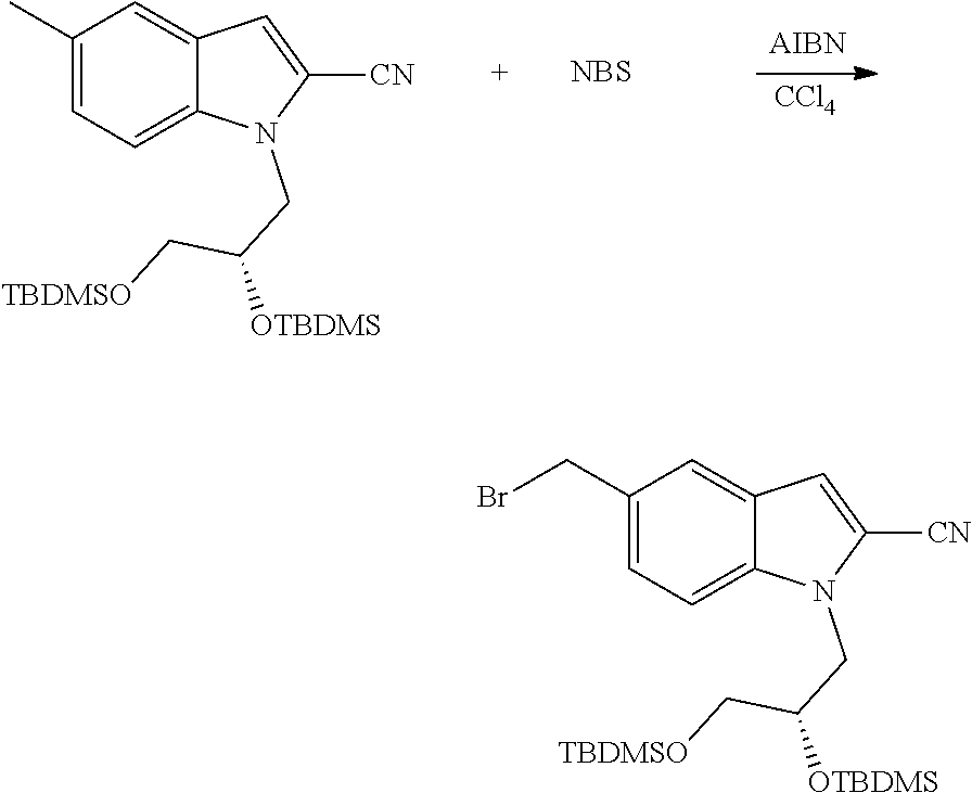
C1(C)=CC=C2C(=C1)C=C([CN])N2CC(C[TBDMSO])[OTBDMS].[NBS].[CCl4].C1(CBr)=CC=C2C(=C1)C=C([CN])N2CC(C[TBDMSO])[OTBDMS]
